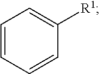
C1=CC=CC([R1])=C1
